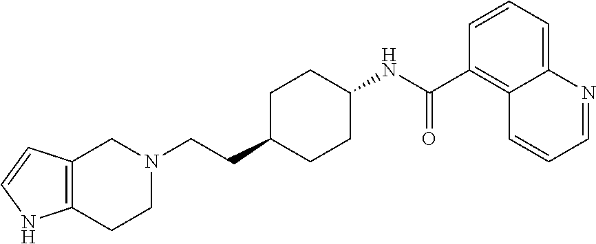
C1=CC2=C(N1)CCN(CCC1CCC(NC(C3=C4C(=CC=C3)N=CC=C4)=O)CC1)C2
